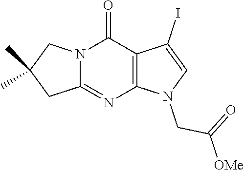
C12=C(C(=O)N3C(=N1)CC(C)(C)C3)C(I)=CN2CC([OMe])=O
